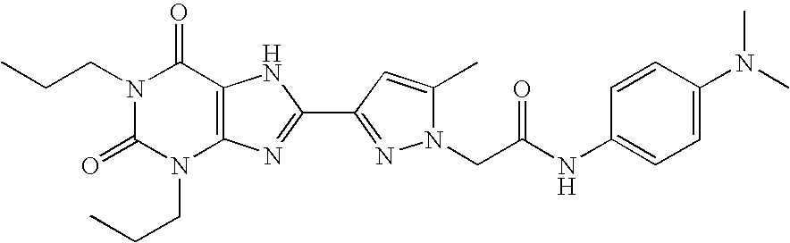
N1(CCC)C(=O)N(CCC)C2=C(C1=O)NC(C1=NN(CC(NC3=CC=C(N(C)C)C=C3)=O)C(C)=C1)=N2
